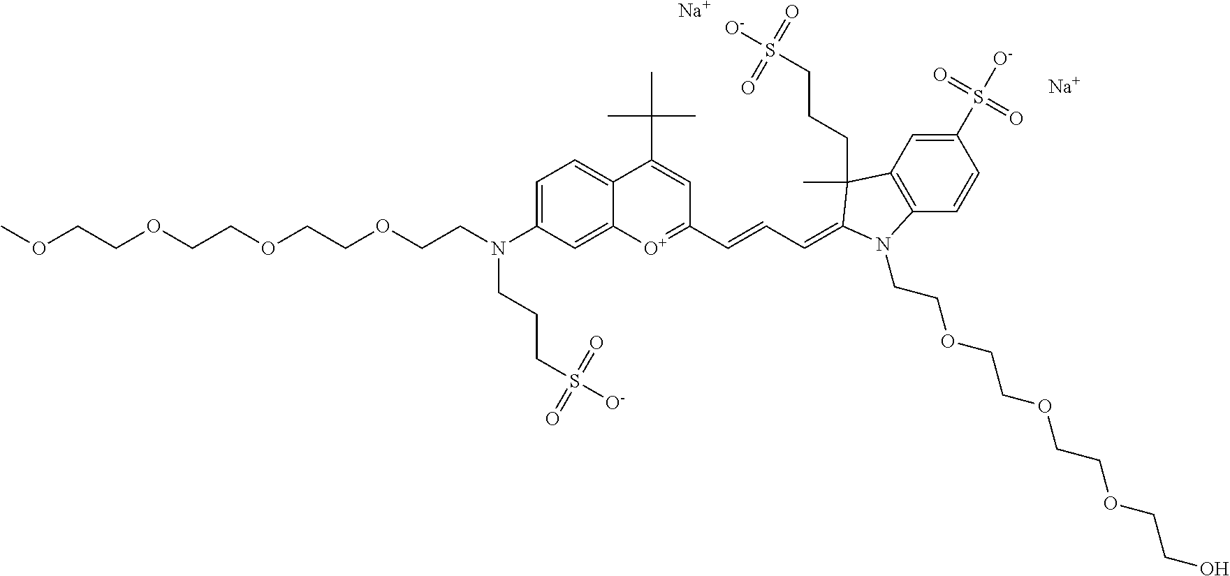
[Na].[Na].C1=C(N(CCOCCOCCOCCOC)CCCS([O-])(=O)=O)C=C2C(=C1)C(C(C)(C)C)=CC(C=CC=C1C(C)(CCCS([O-])(=O)=O)C3=C(C=CC(S([O-])(=O)=O)=C3)N1CCOCCOCCOCCO)=[O+]2
